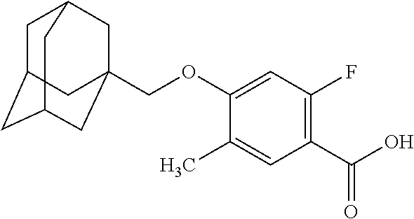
C1C2CC3CC(COC4=CC(F)=C(C(O)=O)C=C4C)(CC1C3)C2
